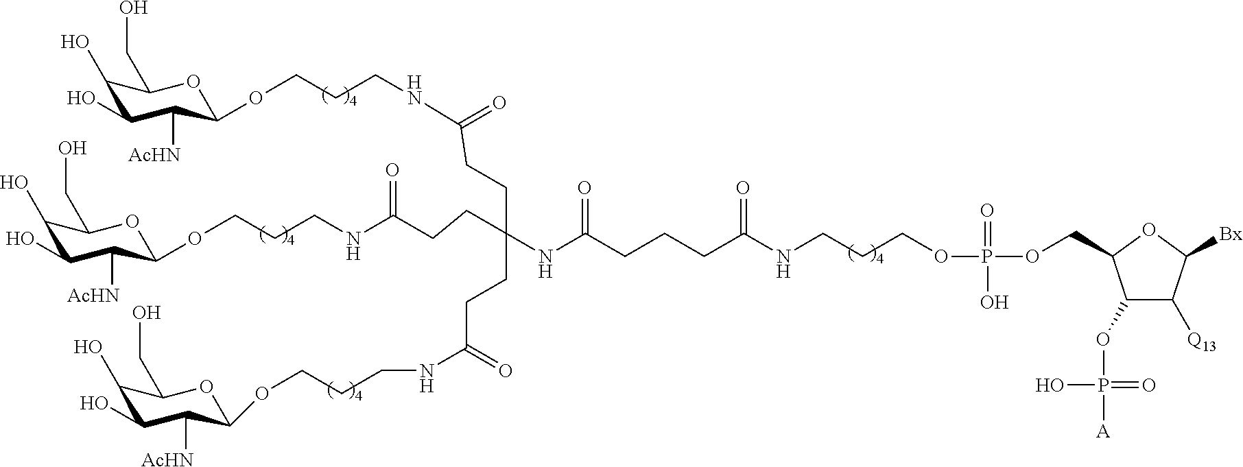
C1(O)C(O)C([AcHN])C(OCCCNC(CCC(CCC(NCCCOC2C([AcHN])C(O)C(O)C(CO)O2)=O)(NC(CCCC(NCCCOP(OCC2C(OP(O)(=O)[A])C([Q13])C([Bx])O2)(=O)O)=O)=O)CCC(=O)NCCCOC2C([AcHN])C(O)C(O)C(CO)O2)=O)OC1CO
